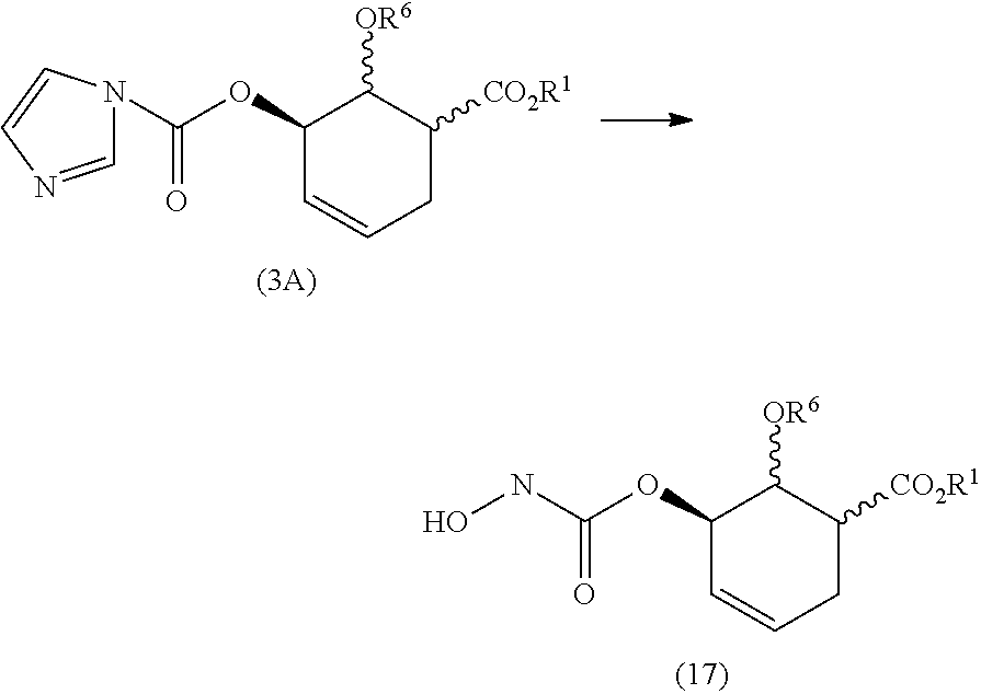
C1(OC(N2C=NC=C2)=O)C=CCC([CO2R1])C1[OR6].C1(OC(NO)=O)C=CCC([CO2R1])C1[OR6]
